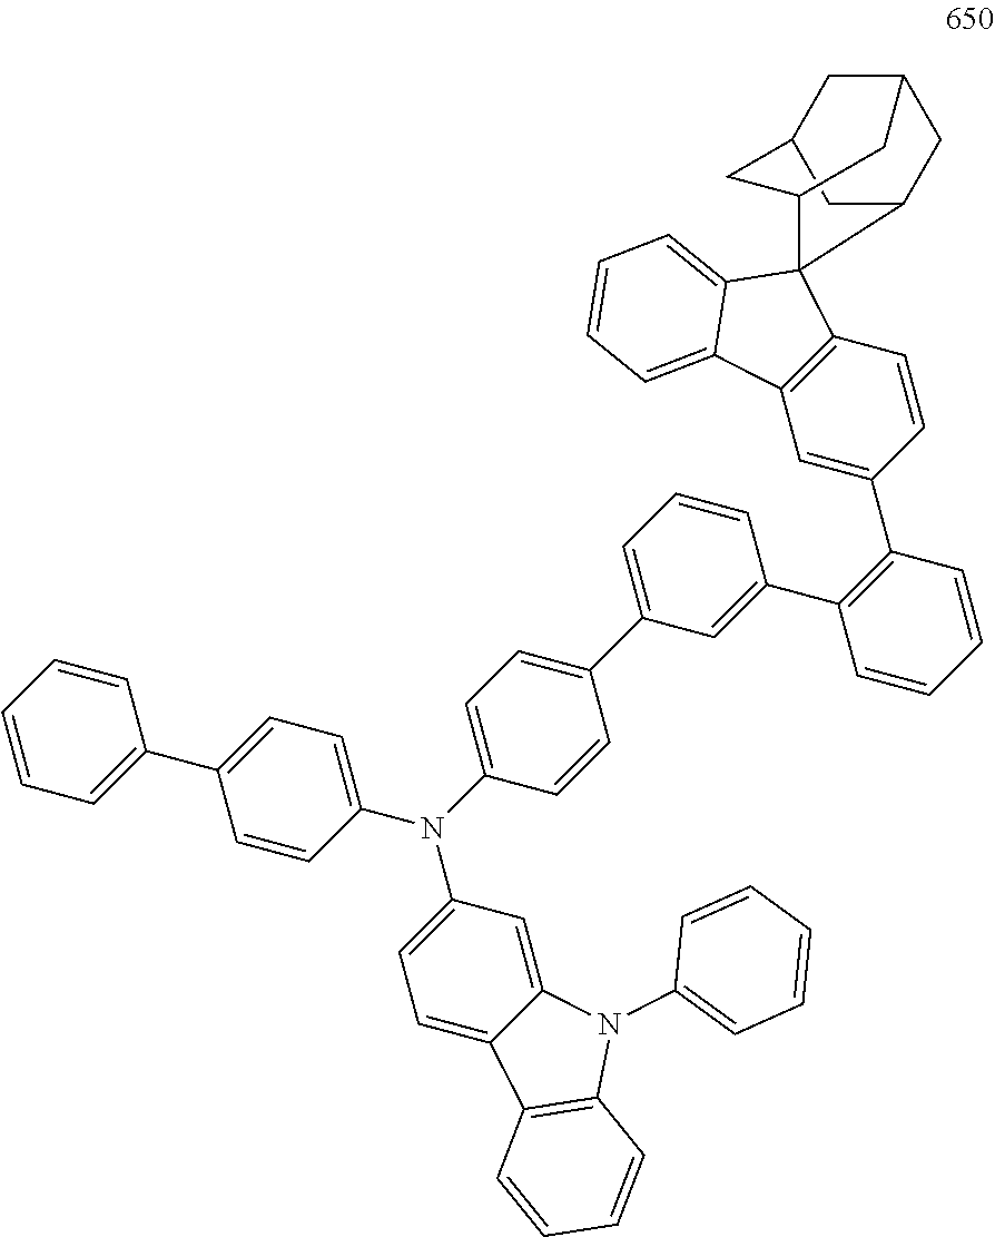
C1(C2=C(C3=CC(C4=CC=C(N(C5=CC=C(C6=CC=CC=C6)C=C5)C5=CC=C6C(=C5)N(C5=CC=CC=C5)C5=C6C=CC=C5)C=C4)=CC=C3)C=CC=C2)=CC2=C(C=C1)C1(C3=CC=CC=C23)C2CC3CC(C2)CC1C3
